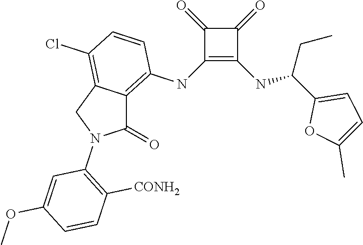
C1(NC2=C3C(=C(Cl)C=C2)CN(C2=C([CONH2])C=CC(OC)=C2)C3=O)=C(NC(C2=CC=C(C)O2)CC)C(=O)C1=O
